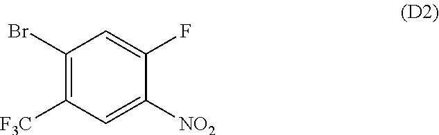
C1(Br)=C([F3C])C=C([NO2])C(F)=C1
